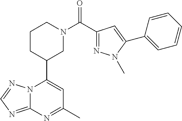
N12C(=NC=N1)N=C(C)C=C2C1CN(C(=O)C2=NN(C)C(C3=CC=CC=C3)=C2)CCC1
